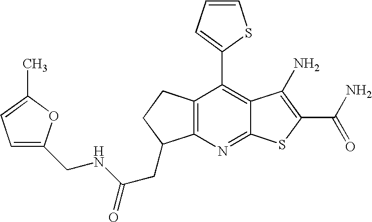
C12=C(C(C3=CC=CS3)=C3C(=N1)SC(C(N)=O)=C3N)CCC2CC(NCC1=CC=C(C)O1)=O
